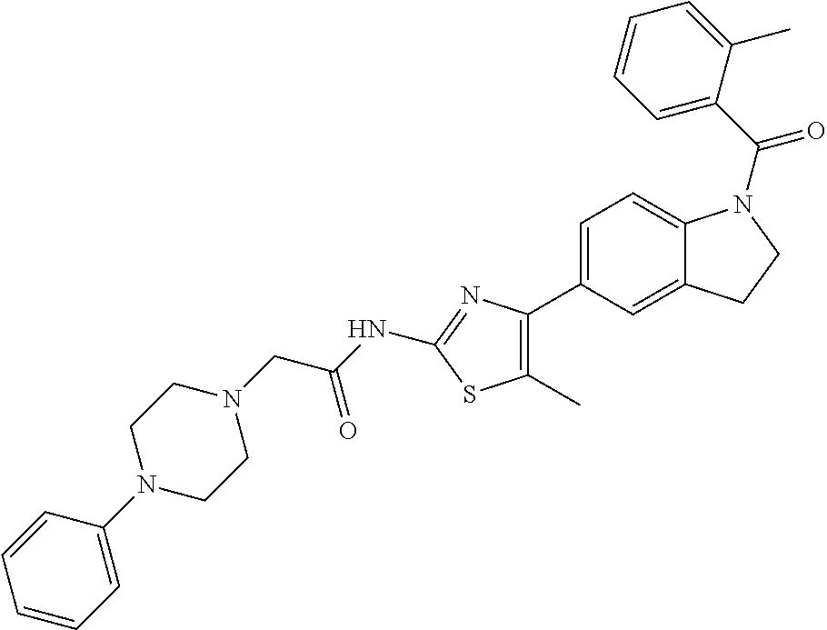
C1=C(C2=C(C)SC(NC(CN3CCN(C4=CC=CC=C4)CC3)=O)=N2)C=C2C(=C1)N(C(C1=CC=CC=C1C)=O)CC2
